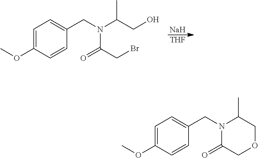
C1=C(OC)C=CC(CN(C(CO)C)C(CBr)=O)=C1.[Na].[THF].C1=C(OC)C=CC(CN2C(C)COCC2=O)=C1
